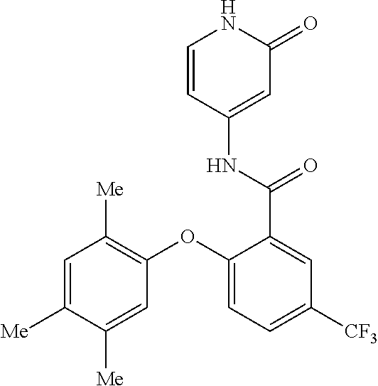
C1=CC(NC(=O)C2=CC([CF3])=CC=C2OC2=C([Me])C=C([Me])C([Me])=C2)=CC(=O)N1
